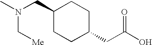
CN(CC1CCC(CC(O)=O)CC1)C[Me]
